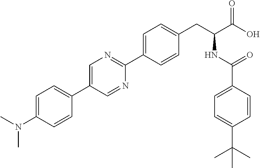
CN(C1=CC=C(C2=CN=C(C3=CC=C(CC(NC(=O)C4=CC=C(C(C)(C)C)C=C4)C(O)=O)C=C3)N=C2)C=C1)C
